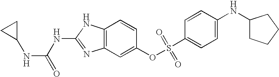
C12=C(C=C(OS(C3=CC=C(NC4CCCC4)C=C3)(=O)=O)C=C1)N=C(NC(=O)NC1CC1)N2
